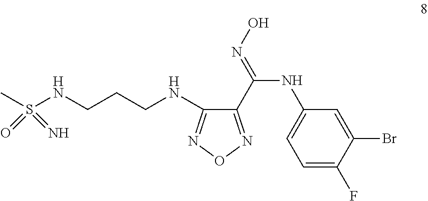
C1(C(=NO)NC2=CC=C(F)C(Br)=C2)=NON=C1NCCCNS(C)(=O)=N
